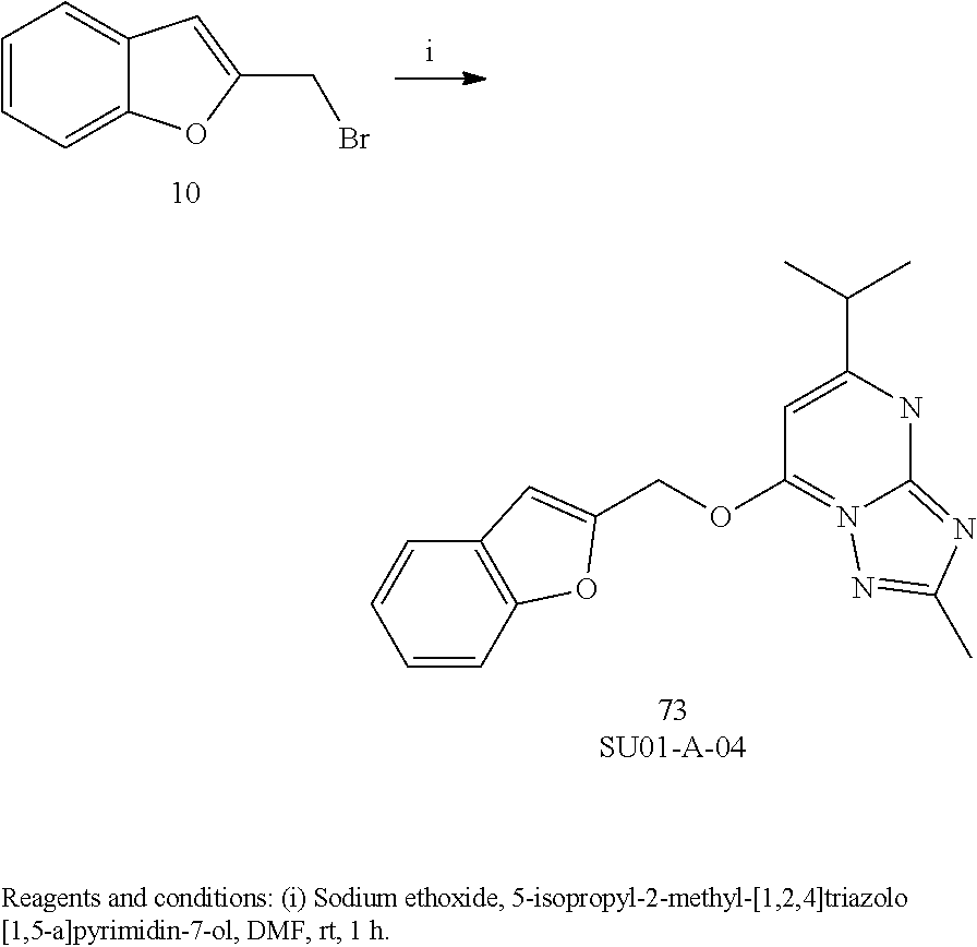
C1=CC=C2C(=C1)C=C(CBr)O2.C12=C(C=CC=C1)OC(COC1=N3C(=NC(C)=N3)NC(C(C)C)=C1)=C2
